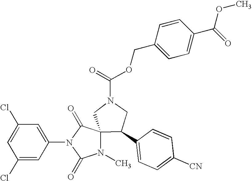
ClC1=CC(Cl)=CC(N2C(=O)C3(N(C)C2=O)CN(C(=O)OCC2=CC=C(C(OC)=O)C=C2)CC3C2=CC=C([CN])C=C2)=C1
